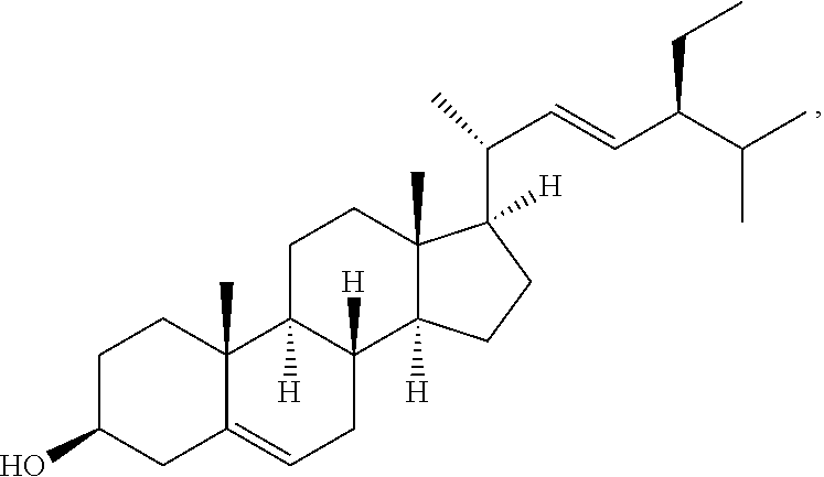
C1C(O)CC2=CCC3([H])C([H])(C2(C)C1)CCC1(C)C3([H])CCC1(C(C=CC(C(C)C)CC)C)[H]
